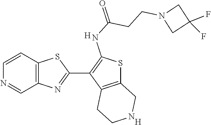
C12=C(C=CN=C1)SC(C1=C(NC(=O)CCN3CC(F)(F)C3)SC3=C1CCNC3)=N2.[H].[H]
